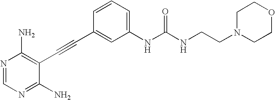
N1=CN=C(N)C(C#CC2=CC(NC(NCCN3CCOCC3)=O)=CC=C2)=C1N
